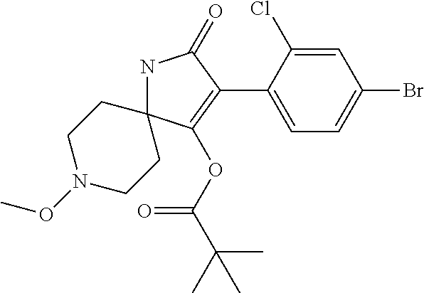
N1C2(C(OC(=O)C(C)(C)C)=C(C3=CC=C(Br)C=C3Cl)C1=O)CCN(OC)CC2
